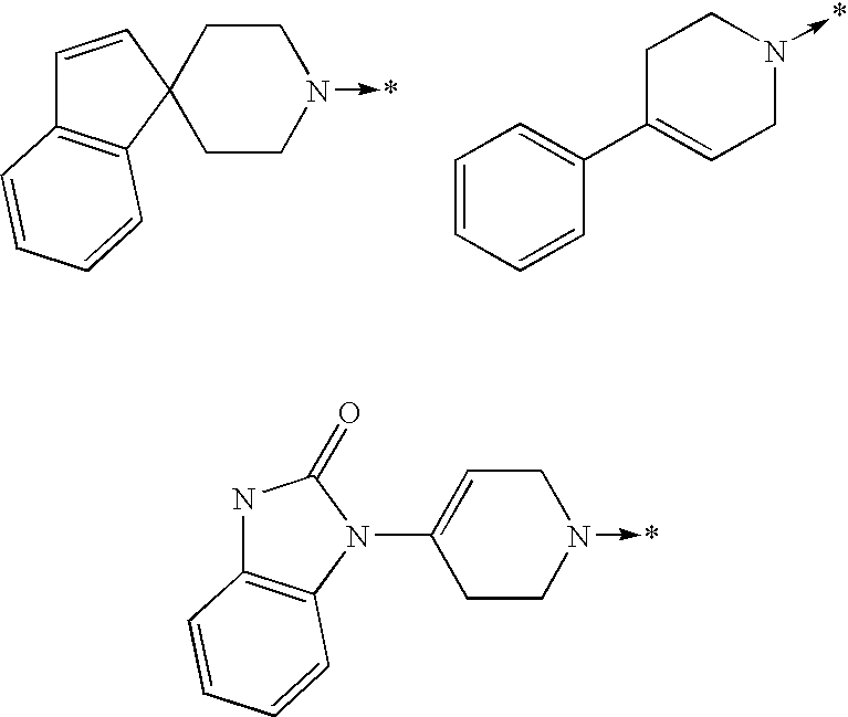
C1=CC2(C3=C1C=CC=C3)CCN(->*)CC2.C1=CC=CC(C2=CCN(->*)CC2)=C1.N1C2=C(N(C3=CCN(->*)CC3)C1=O)C=CC=C2
